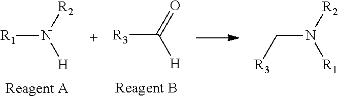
[R3]C(=O)[H].[R1]N([R2])[H].N(C[R3])([R2])[R1]
